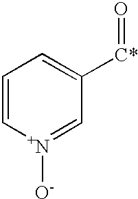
C1=C[N+]([O-])=CC([C*]=O)=C1
